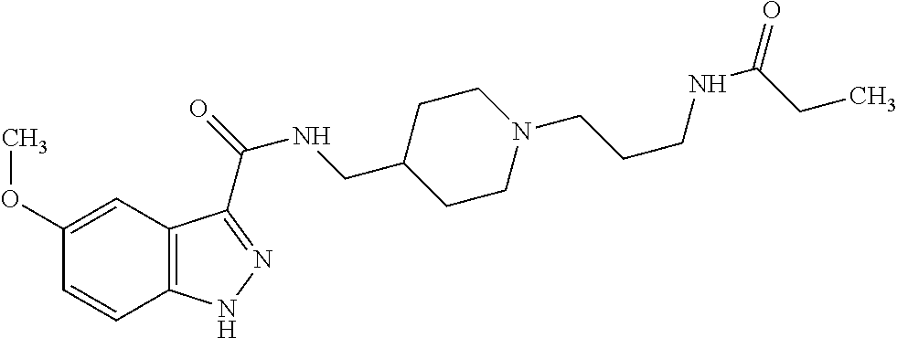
COC1=CC2=C(C=C1)NN=C2C(=O)NCC1CCN(CCCNC(=O)CC)CC1
